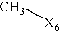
C[X6]
